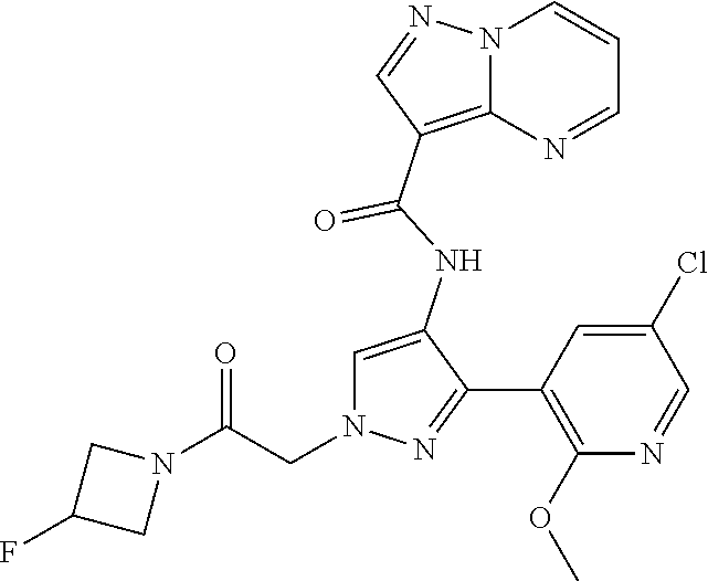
N12C(=C(C(NC3=CN(CC(N4CC(F)C4)=O)N=C3C3=C(OC)N=CC(Cl)=C3)=O)C=N1)N=CC=C2
